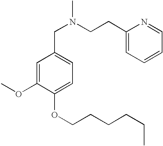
N(CC1=CC=C(OCCCCCC)C(OC)=C1)(C)CCC1=CC=CC=N1
